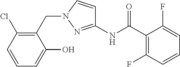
C1(NC(=O)C2=C(F)C=CC=C2F)=NN(CC2=C(Cl)C=CC=C2O)C=C1
